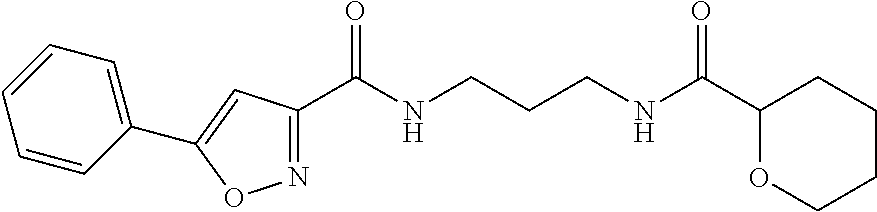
C1(C(NCCCNC(C2OCCCC2)=O)=O)=NOC(C2=CC=CC=C2)=C1
